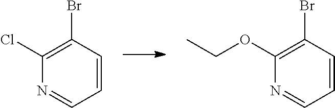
C1=CC(Br)=C(Cl)N=C1.C1=CC(Br)=C(OCC)N=C1
